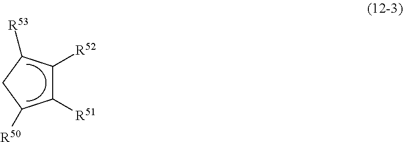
C1([R51])C([R52])C([R53])CC1[R50]
